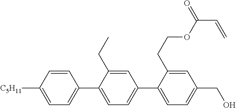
C1=CC([C5H11])=CC=C1C1=CC=C(C2=CC=C(CO)C=C2CCOC(C=C)=O)C=C1CC
